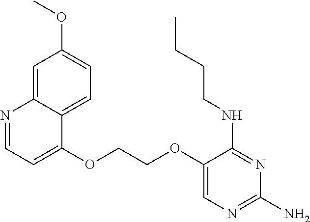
C1(OCCOC2=CC=NC3=CC(OC)=CC=C23)=CN=C(N)N=C1NCCCC
